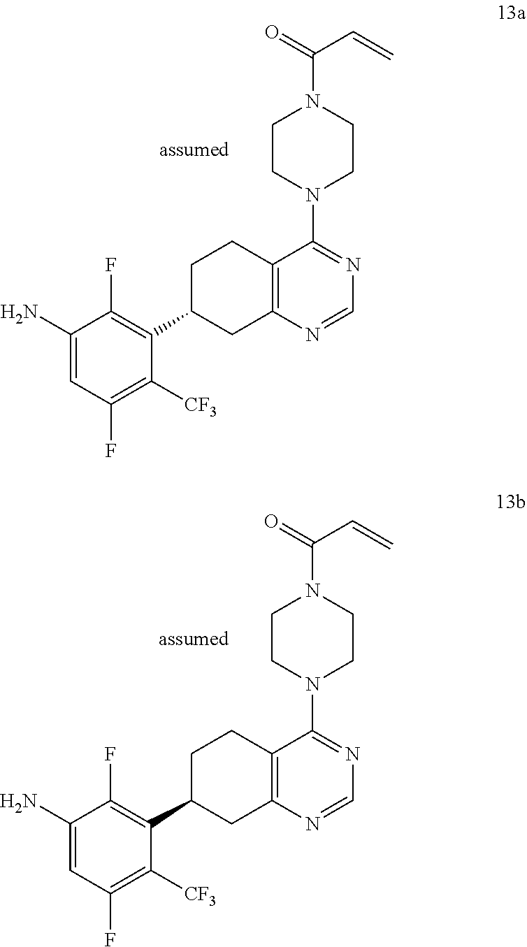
C1(N)=CC(F)=C([CF3])C(C2CC3=C(CC2)C(N2CCN(C(=O)C=C)CC2)=NC=N3)=C1F.C1(N)=CC(F)=C([CF3])C(C2CC3=C(CC2)C(N2CCN(C(=O)C=C)CC2)=NC=N3)=C1F
